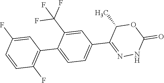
C1=CC(F)=C(C2=CC=C(C3=NNC(=O)OC3C)C=C2C(F)(F)F)C=C1F
